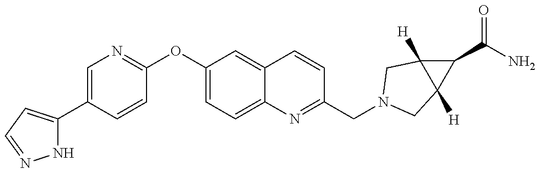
N1C(C2=CN=C(OC3=CC=C4C(=C3)C=CC(CN3CC5([H])C(C(N)=O)C5([H])C3)=N4)C=C2)=CC=N1
